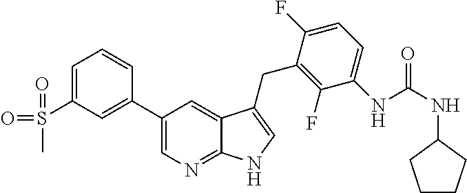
C1(C2=CC(S(=O)(C)=O)=CC=C2)=CN=C2C(=C1)C(CC1=C(F)C(NC(=O)NC3CCCC3)=CC=C1F)=CN2
